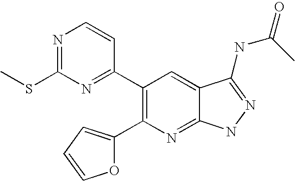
N1=C(SC)N=C(C2=C(C3=CC=CO3)N=C3C(=C2)C(NC(=O)C)=NN3)C=C1
